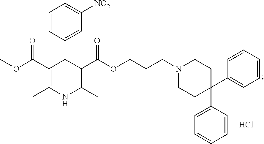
C1=CC(C2C(C(=O)OC)=C(C)NC(C)=C2C(OCCCN2CCC(C3=CC=CC=C3)(C3=CC=CC=C3)CC2)=O)=CC([NO2])=C1.Cl
